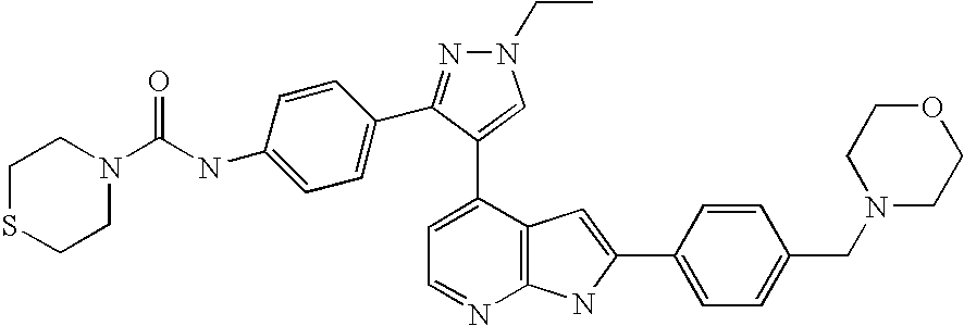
C1=C(C2=CN(CC)N=C2C2=CC=C(NC(=O)N3CCSCC3)C=C2)C2=C(N=C1)NC(C1=CC=C(CN3CCOCC3)C=C1)=C2
